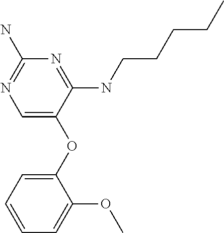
C1(OC2=CN=C(N)N=C2NCCCCC)=CC=CC=C1OC
